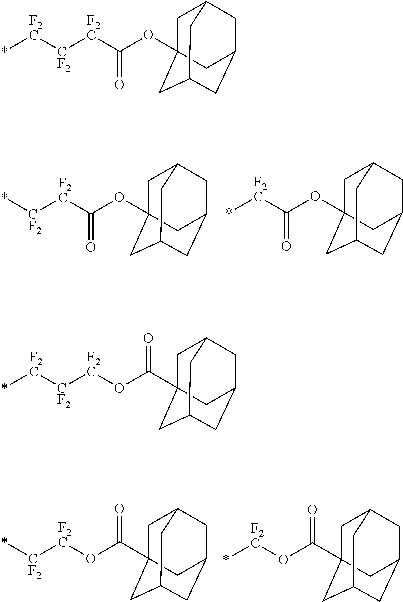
*[CF2][F2C]C(OC12CC3CC(CC(C1)C3)C2)=O.*[F2C]C(OC12CC3CC(CC(C1)C3)C2)=O.*[CF2][F2C]OC(C12CC3CC(CC(C1)C3)C2)=O.*[F2C]OC(C12CC3CC(CC(C1)C3)C2)=O.*[F2C][CF2][F2C]C(OC12CC3CC(CC(C1)C3)C2)=O.*[F2C][CF2][F2C]OC(C12CC3CC(CC(C1)C3)C2)=O
